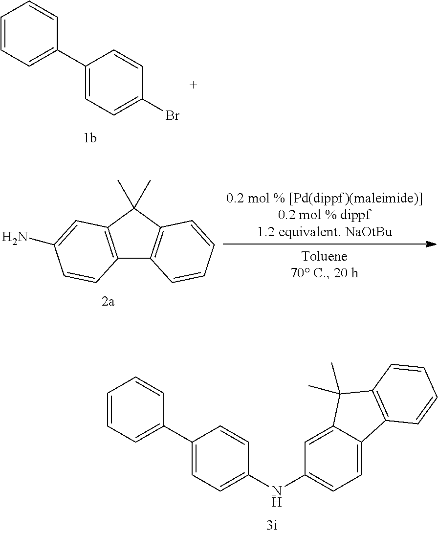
C1(C2=CC=C(Br)C=C2)=CC=CC=C1.C1(C2=CC=C(NC3=CC=C4C(=C3)C(C)(C)C3=C4C=CC=C3)C=C2)=CC=CC=C1.C12=C(C(C)(C)C3=C1C=CC=C3)C=C(N)C=C2
